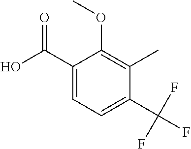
C1(C(O)=O)=CC=C(C(F)(F)F)C(C)=C1OC
